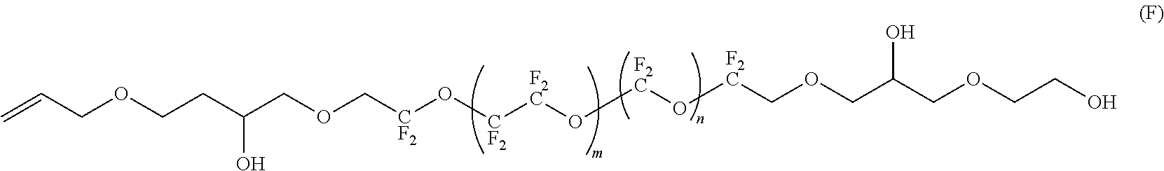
C=CCOCCC(COC[CF2]O[CF2][F2C]O[F2C]O[F2C]COCC(COCCO)O)O
